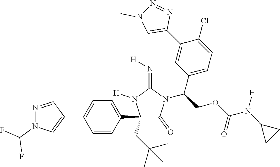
C1(C2=CC=C(C3=CN(C(F)F)N=C3)C=C2)(CC(C)(C)C)C(=O)N(C(COC(N(C2CC2)[H])=O)C2=CC=C(Cl)C(C3=CN(C)N=N3)=C2)C(=N[H])N1[H]
